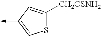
S1C([CH2CSNH2])=CC(->C)=C1
